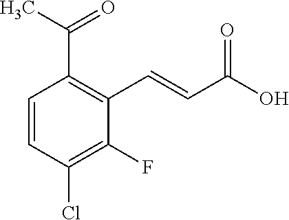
C1=CC(Cl)=C(F)C(C=CC(O)=O)=C1C(=O)C
